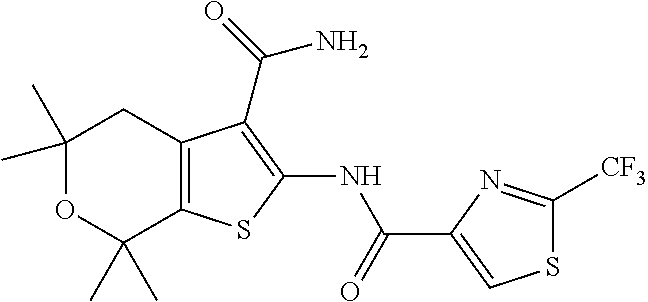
C1(C)(C)OC(C)(C)C2=C(C1)C(C(=O)N)=C(NC(C1=CSC([CF3])=N1)=O)S2
